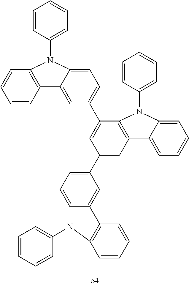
C1=CC2=C(C=C1)N(C1=CC=CC=C1)C1=CC=C(C3=CC(C4=CC=C5C(=C4)C4=C(C=CC=C4)N5C4=CC=CC=C4)=CC4=C3N(C3=CC=CC=C3)C3=CC=CC=C43)C=C21
